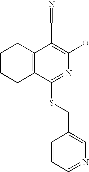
C1CCC2=C(C1)C(C=N)=C(O)N=C2SCC1=CN=CC=C1
